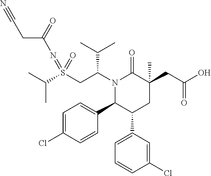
C(C)(C)S(CC(N1C(=O)C(CC(O)=O)(C)CC(C2=CC=CC(Cl)=C2)C1C1=CC=C(Cl)C=C1)C(C)C)(=NC(CC#N)=O)=O
